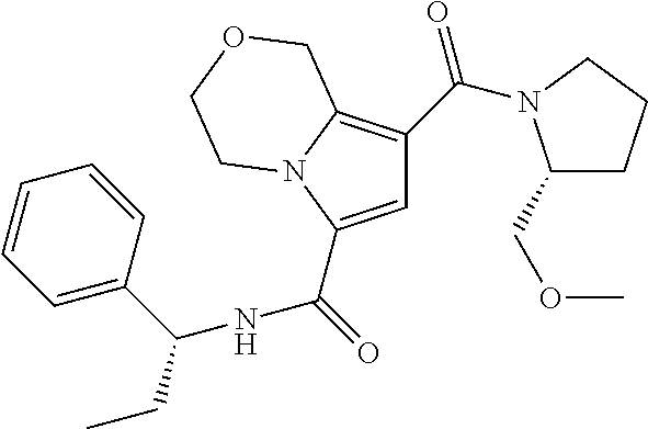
C1=C(C(=O)[NH]C(C2=CC=CC=C2)CC)N2C(=C1C(=O)N1C(COC)CCC1)COCC2
